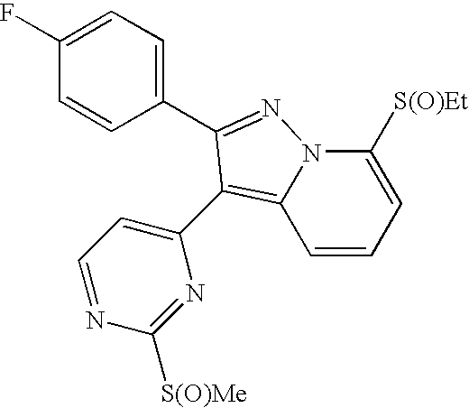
C1=CC=C([S(O)Et])N2C1=C(C1=CC=NC([S(O)Me])=N1)C(C1=CC=C(F)C=C1)=N2
